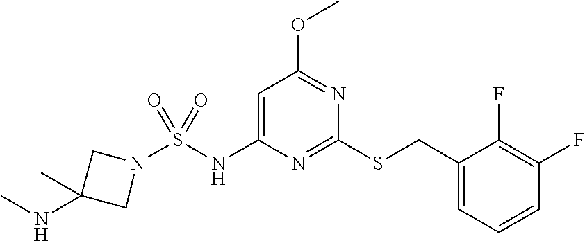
N1=C(SCC2=CC=CC(F)=C2F)N=C(OC)C=C1NS(=O)(=O)N1CC(NC)(C)C1
